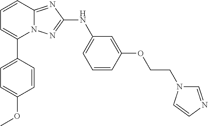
C1=CC2=NC(NC3=CC=CC(OCCN4C=NC=C4)=C3)=NN2C(C2=CC=C(OC)C=C2)=C1
